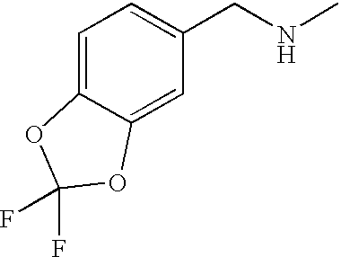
C1=C2C(=CC(CNC)=C1)OC(F)(F)O2
